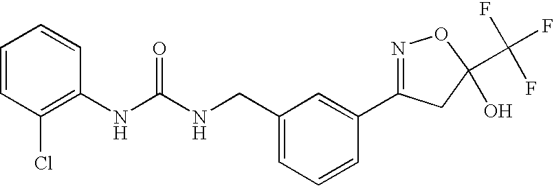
N(C(NCC1=CC=CC(C2=NOC(C(F)(F)F)(O)C2)=C1)=O)C1=C(Cl)C=CC=C1
